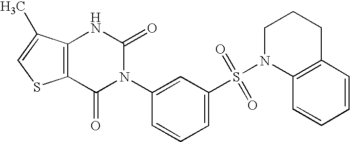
C12=C(C(C)=CS1)NC(=O)N(C1=CC(S(N3C4=C(CCC3)C=CC=C4)(=O)=O)=CC=C1)C2=O
